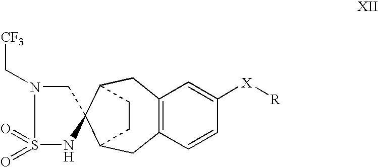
C12=C(C=CC([X][R])=C1)CC1C3(C(C2)CC1)CN(C[CF3])S(=O)(=O)N3
